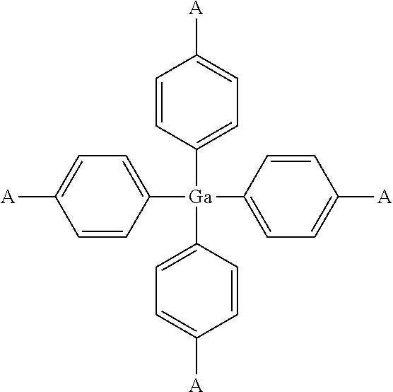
C1([Ga](C2=CC=C([A])C=C2)(C2=CC=C([A])C=C2)C2=CC=C([A])C=C2)=CC=C([A])C=C1
